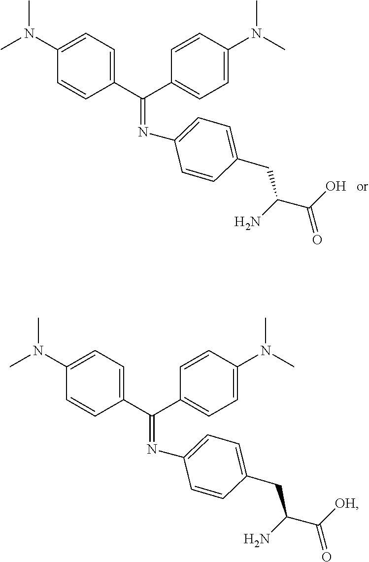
N(=C(C1=CC=C(N(C)C)C=C1)C1=CC=C(N(C)C)C=C1)C1=CC=C(CC(N)C(O)=O)C=C1.N(=C(C1=CC=C(N(C)C)C=C1)C1=CC=C(N(C)C)C=C1)C1=CC=C(CC(N)C([OH])=O)C=C1
